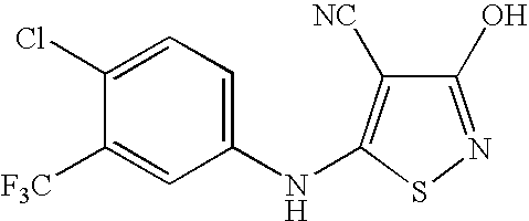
C1(O)=NSC(NC2=CC=C(Cl)C([F3C])=C2)=C1[NC]
